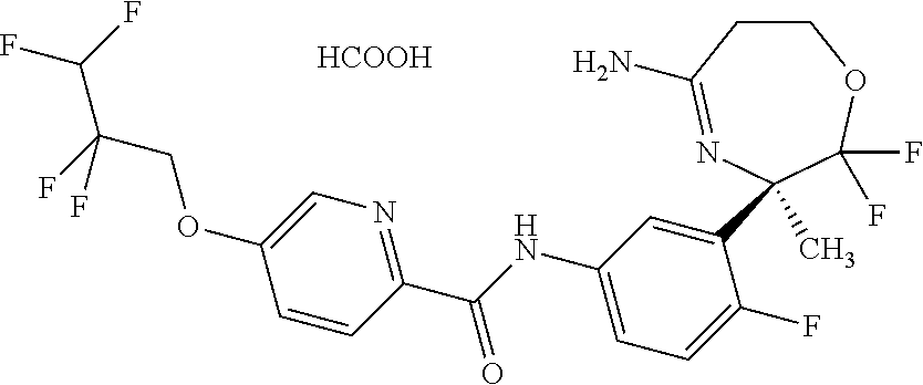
C1CC(N)=NC(C2=CC(NC(C3=NC=C(OCC(C(F)F)(F)F)C=C3)=O)=CC=C2F)(C)C(F)(F)O1.[HCOOH]
